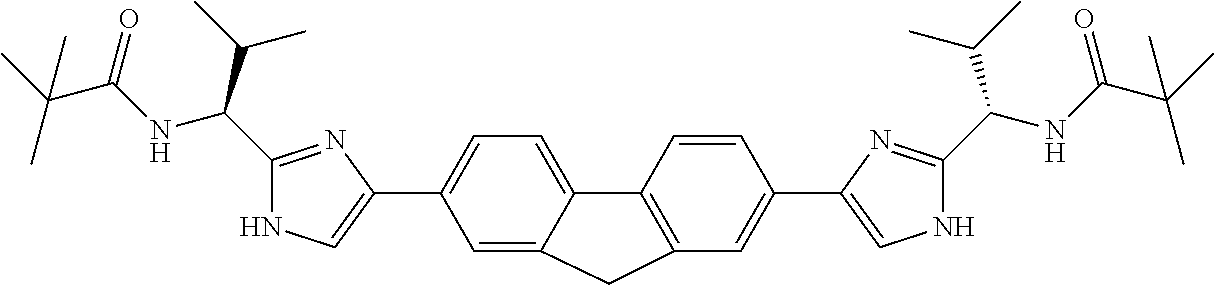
C1=C(C2=CNC(C(NC(C(C)(C)C)=O)C(C)C)=N2)C=C2C(=C1)C1=C(C=C(C3=CNC(C(NC(C(C)(C)C)=O)C(C)C)=N3)C=C1)C2
